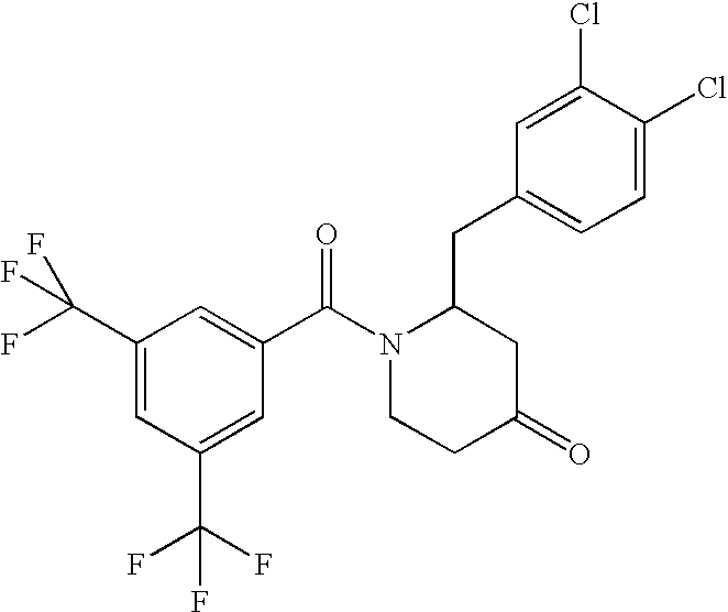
C1(CC2N(C(C3=CC(C(F)(F)F)=CC(C(F)(F)F)=C3)=O)CCC(=O)C2)=CC=C(Cl)C(Cl)=C1
